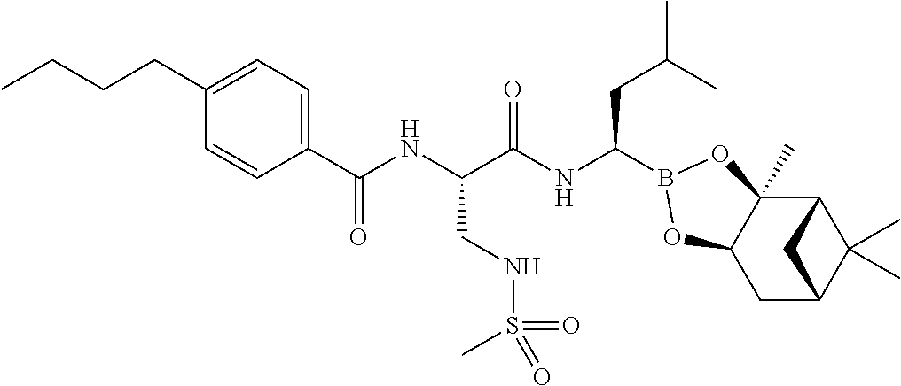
CCCCC1=CC=C(C(NC(C(NC(CC(C)C)B2OC3(C)C4C(C)(C)C(CC3O2)C4)=O)CNS(=O)(C)=O)=O)C=C1
